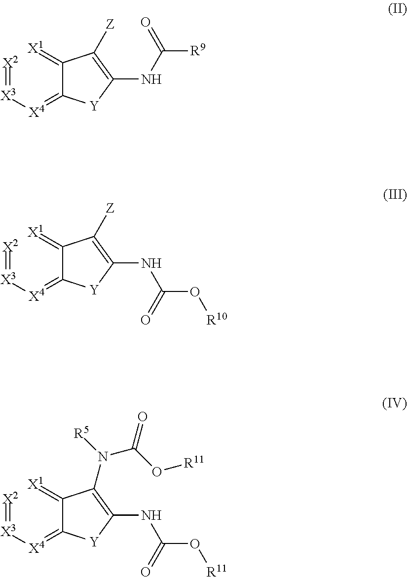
[X2]=[X3][X4]=C1C(=[X1])C([Z])=C(NC([R9])=O)[Y]1.[X2]=[X3][X4]=C1C(=[X1])C([Z])=C(NC(O[R10])=O)[Y]1.[X2]=[X3][X4]=C1C(=[X1])C(N([R5])C(O[R11])=O)=C(NC(O[R11])=O)[Y]1
